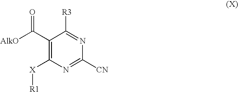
C1(C([AlkO])=O)=C([X][R1])N=C([CN])N=C1[R3]
